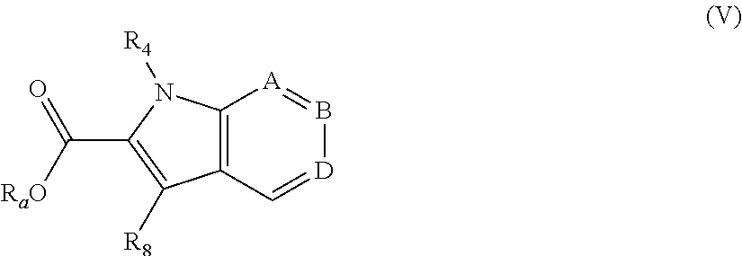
C12=C(C([R8])=C(C([RaO])=O)N1[R4])C=[D]B=[A]2
